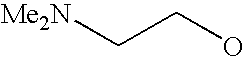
[Me2N]CCO
